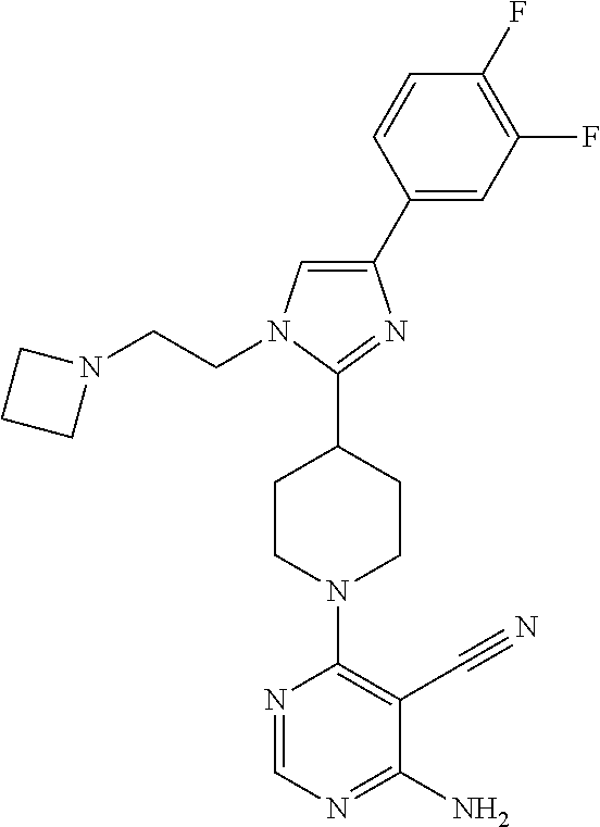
C1(C2=CC(F)=C(F)C=C2)=CN(CCN2CCC2)C(C2CCN(C3=C(C#N)C(N)=NC=N3)CC2)=N1
